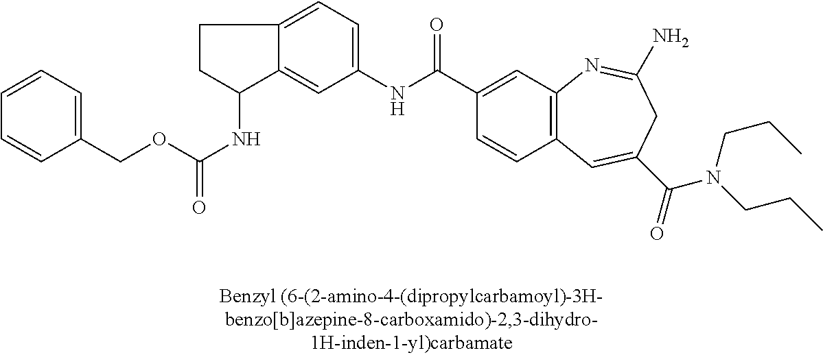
C12=CC(NC(C3=CC4=C(C=C3)C=C(C(=O)N(CCC)CCC)CC(N)=N4)=O)=CC=C1CCC2NC(=O)OCC1=CC=CC=C1
